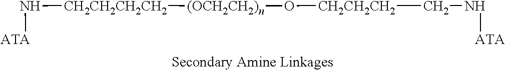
N([CH2CH2CH2CH2][(OCH2CH2)n]O[CH2CH2CH2]CN[ATA])[ATA]
